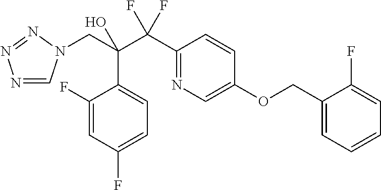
N1=CN(CC(C(C2=NC=C(OCC3=CC=CC=C3F)C=C2)(F)F)(O)C2=CC=C(F)C=C2F)N=N1
